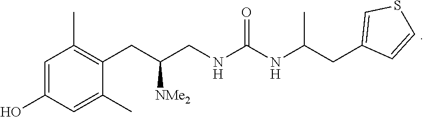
C1(CC(NC(=O)NCC(CC2=C(C)C=C(O)C=C2C)[NMe2])C)=CSC=C1
